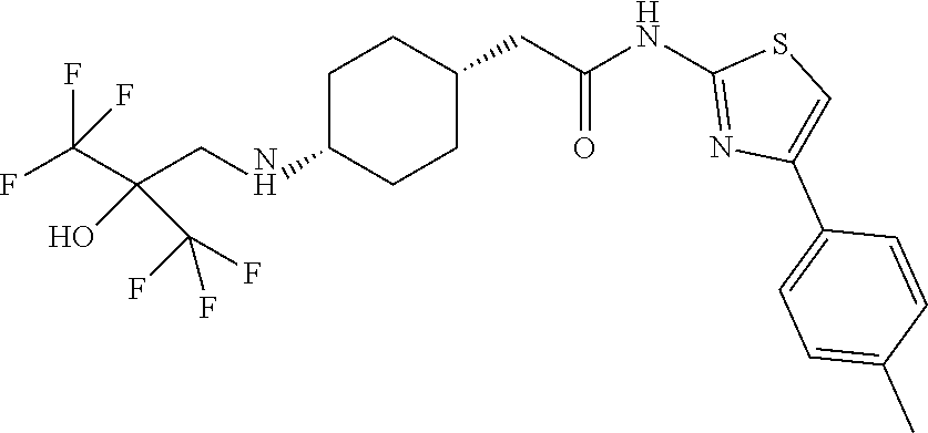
FC(C(CNC1CCC(CC(NC2=NC(C3=CC=C(C)C=C3)=CS2)=O)CC1)(O)C(F)(F)F)(F)F
